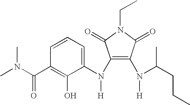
C1=CC(C(N(C)C)=O)=C(O)C(N(C2=C(N([H])C(CCC)C)C(=O)N(CC)C2=O)[H])=C1
